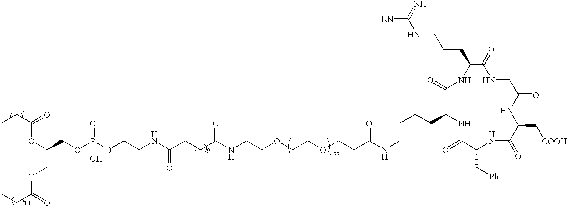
C(CNC(CCC(NCCOP(OCC(COC(CC)=O)OC(=O)CC)(=O)O)=O)=O)OCCOCCC(NCCCCC1NC(=O)C(C[Ph])NC(=O)C(C[COOH])NC(=O)CNC(=O)C(CCCNC(N)=N)NC1=O)=O
